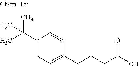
CC(C1=CC=C(CCCC(O)=O)C=C1)(C)C
